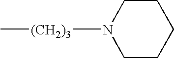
C[(CH2)3]N1CCCCC1
